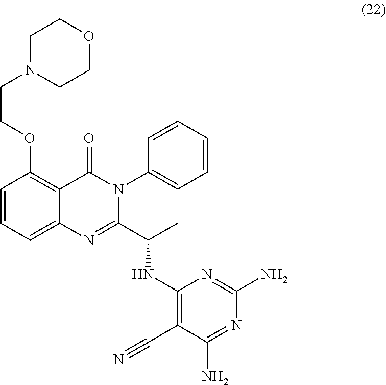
C1N(CCOC2=C3C(=CC=C2)N=C(C(C)NC2=C(C#N)C(N)=NC(N)=N2)N(C2=CC=CC=C2)C3=O)CCOC1
